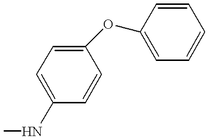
C1=C(NC)C=CC(OC2=CC=CC=C2)=C1
